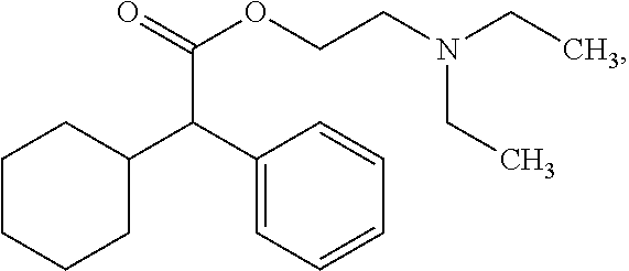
C1(C(C2CCCCC2)C(=O)OCCN(CC)CC)=CC=CC=C1
